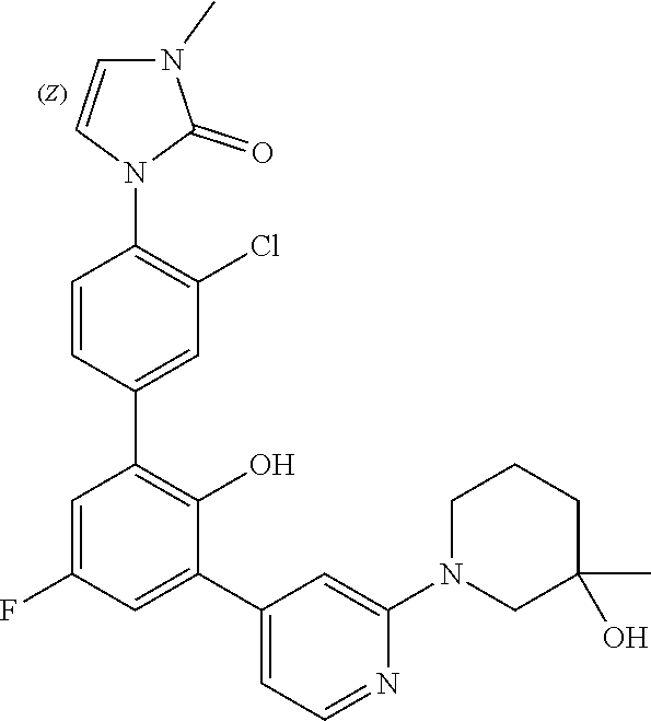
N1(C2=CC(C3=CC(F)=CC(C4=CC(Cl)=C(N5C=CN(C)C5=O)C=C4)=C3O)=CC=N2)CC(C)(O)CCC1
